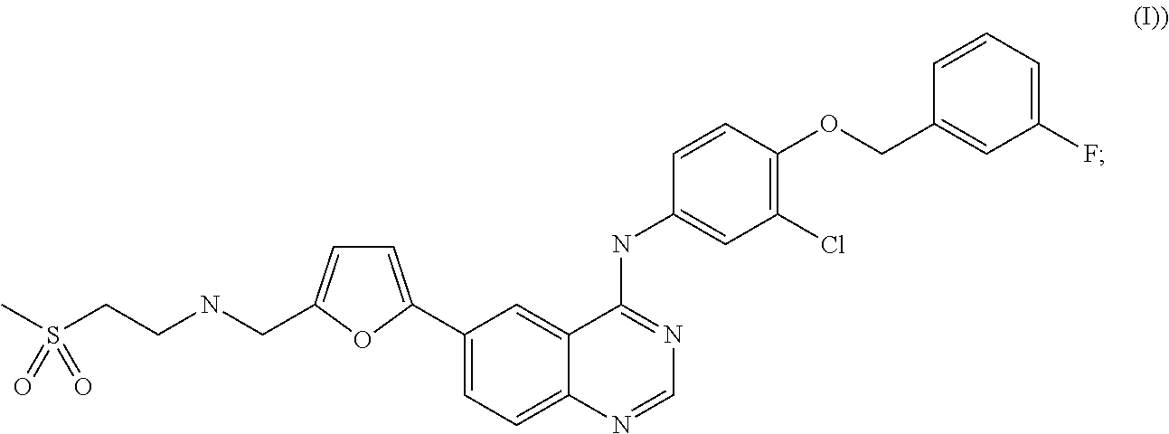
C1(C2=CC=C(CNCCS(C)(=O)=O)O2)=CC=C2C(=C1)C(NC1=CC(Cl)=C(OCC3=CC(F)=CC=C3)C=C1)=NC=N2
